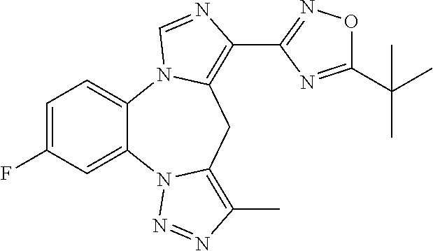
C1=C(F)C=C2C(=C1)N1C(=C(C3=NOC(C(C)(C)C)=N3)N=C1)CC1=C(C)N=NN21
